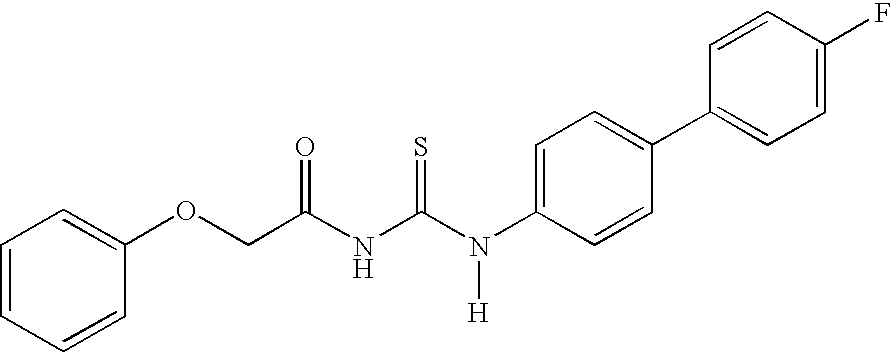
C(NC(N(C1=CC=C(C2=CC=C(F)C=C2)C=C1)[H])=S)(=O)COC1=CC=CC=C1
